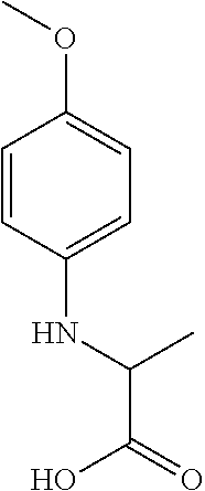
C1=CC(NC(C)C(O)=O)=CC=C1OC
